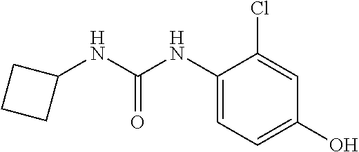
OC1=CC=C(NC(NC2CCC2)=O)C(Cl)=C1
